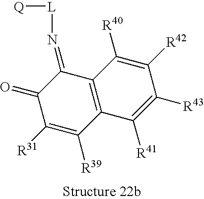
C1(=O)C([R31])=C([R39])C2=C(C1=N[L][Q])C([R40])=C([R42])C([R43])=C2[R41]
